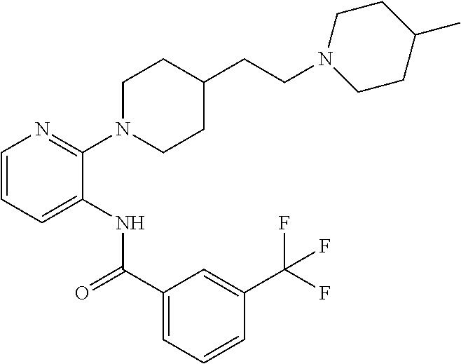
C1=CC=C(NC(C2=CC=CC(C(F)(F)F)=C2)=O)C(N2CCC(CCN3CCC(C)CC3)CC2)=N1
